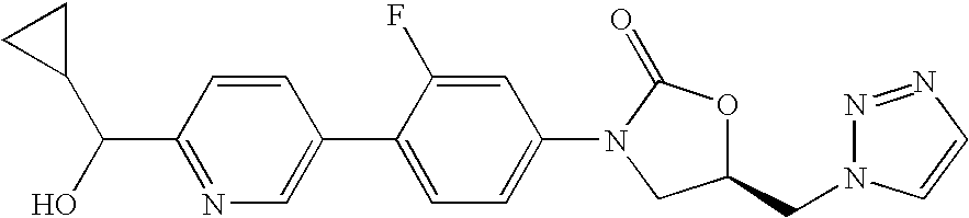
C(C1=NC=C(C2=CC=C(N3C(=O)OC(CN4N=NC=C4)C3)C=C2F)C=C1)(O)C1CC1
